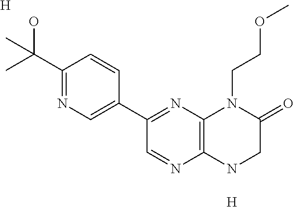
C12=C(NCC(=O)N1CCOC)N=CC(C1=CN=C(C(O)(C)C)C=C1)=N2.[H].[H]
